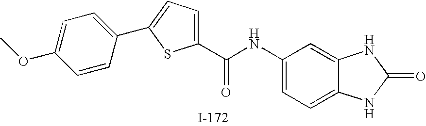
C1(C(NC2=CC=C3C(=C2)NC(=O)N3)=O)=CC=C(C2=CC=C(OC)C=C2)S1
